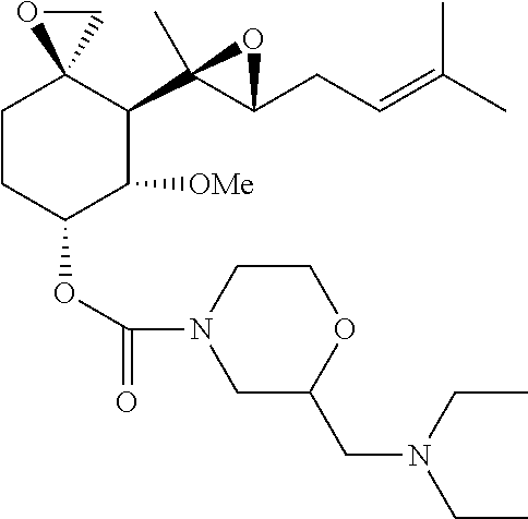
C1CC(OC(=O)N2CC(CN(CC)CC)OCC2)C([OMe])C(C2(C)C(CC=C(C)C)O2)C12CO2
